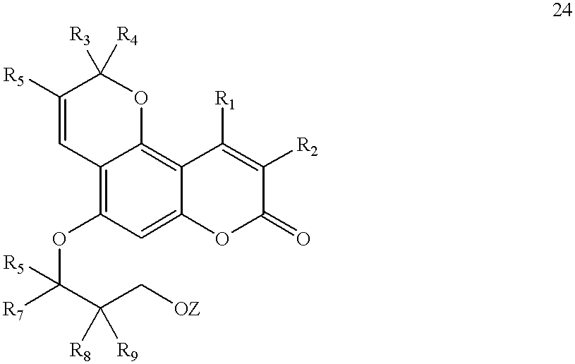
C12=C3C(=CC(OC(C(C[OZ])([R8])[R9])([R5])[R7])=C1C=C([R5])C([R3])([R4])O2)OC(=O)C([R2])=C3[R1]
